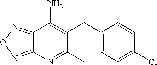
C1(CC2=C(N)C3=NON=C3N=C2C)=CC=C(Cl)C=C1
